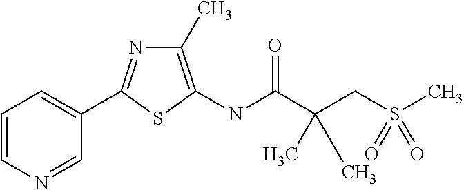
C1=CC=C(C2=NC(C)=C(NC(=O)C(CS(C)(=O)=O)(C)C)S2)C=N1
